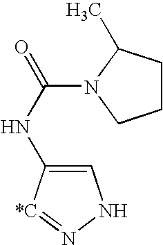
C1=C(NC(=O)N2CCCC2C)[*C]=NN1
